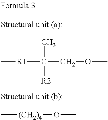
C[R1]C(COC)(C)[R2].C[(CH2)4]OC
